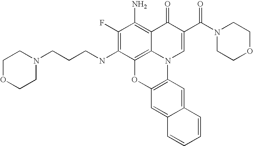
C1(F)=C(NCCCN2CCOCC2)C2=C3C(=C1N)C(=O)C(C(N1CCOCC1)=O)=CN3C1=C(O2)C=C2C(=C1)C=CC=C2
